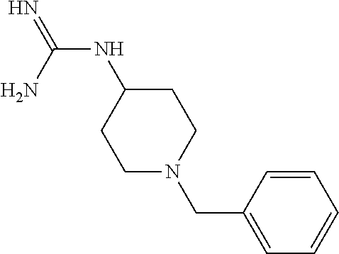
N(C(=N)N)C1CCN(CC2=CC=CC=C2)CC1
